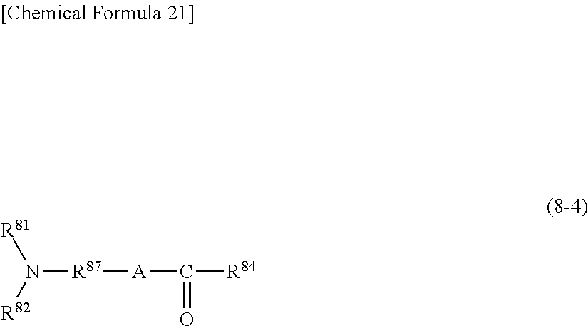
N([R87][A]C([R84])=O)([R82])[R81]
